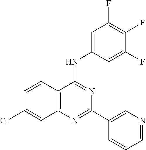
C1=CC2=C(C=C1Cl)N=C(C1=CN=CC=C1)N=C2NC1=CC(F)=C(F)C(F)=C1
